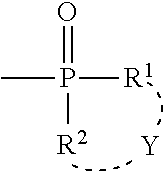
CP([R2])([R1])=O.[Y]
